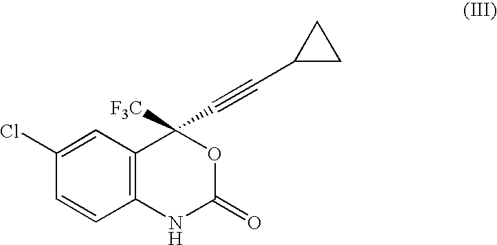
C1(Cl)=CC2=C(C=C1)NC(=O)OC2([F3C])C#CC1CC1
